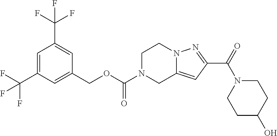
C1(COC(=O)N2CC3=CC(C(=O)N4CCC(O)CC4)=NN3CC2)=CC(C(F)(F)F)=CC(C(F)(F)F)=C1
